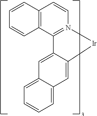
C1=CC2=C(C3=N1[Ir]C1=CC4=CC=CC=C4C=C31)C=CC=C2
